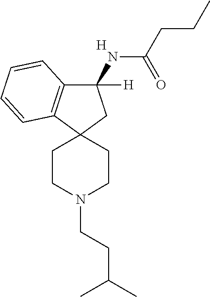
C1(NC(CCC)=O)([H])C2=C(C3(C1)CCN(CCC(C)C)CC3)C=CC=C2.[H]
